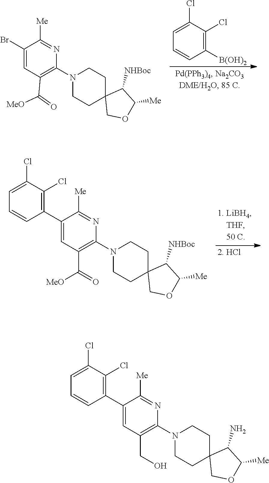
C1([B(OH)2])=C(Cl)C(Cl)=CC=C1.C1(Br)=CC(C(=O)[MeO])=C(N2CCC3(CC2)COC([Me])C3[NHBoc])N=C1[Me].C1(C2=C(Cl)C(Cl)=CC=C2)=CC(C(=O)[MeO])=C(N2CCC3(CC2)COC([Me])C3[NHBoc])N=C1[Me].C1(C2=C(Cl)C(Cl)=CC=C2)=CC(CO)=C(N2CCC3(CC2)COC([Me])C3N)N=C1[Me]
